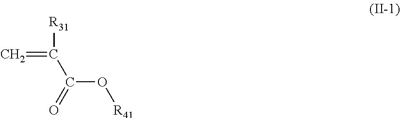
[R31]C(C(O[R41])=O)=C
